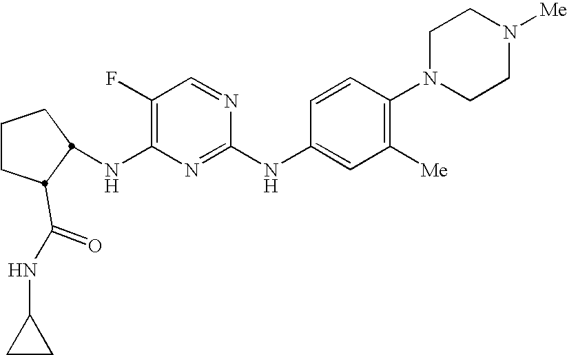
C1CCC(C(=O)NC2CC2)C1NC1=C(F)C=NC(NC2=CC([Me])=C(N3CCN([Me])CC3)C=C2)=N1
